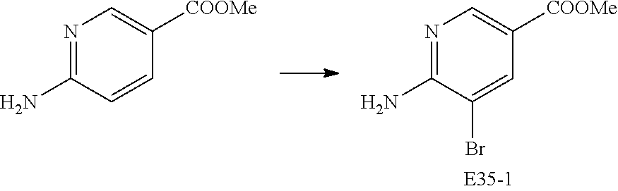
C1(N)=NC=C([COOMe])C=C1Br.C1(N)=NC=C([COOMe])C=C1
